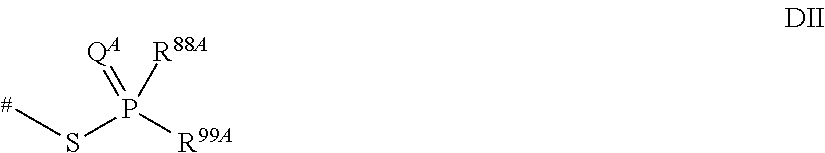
[QA]=P([R88A])(SC)[R99A]
